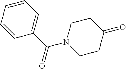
C1=CC(C(N2CCC(=O)CC2)=O)=CC=C1
